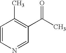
C1=CN=CC(C(C)=O)=C1C
